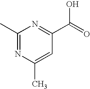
C1(C)=NC(C)=CC(C(=O)O)=N1
